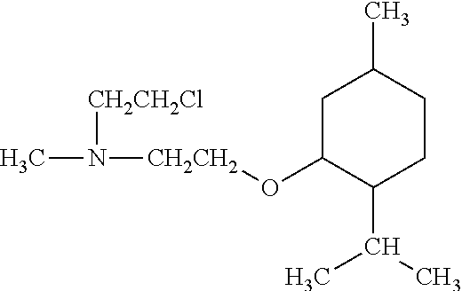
CN([CH2CH2]OC1C(C(C)C)CCC(C)C1)[CH2CH2Cl]
